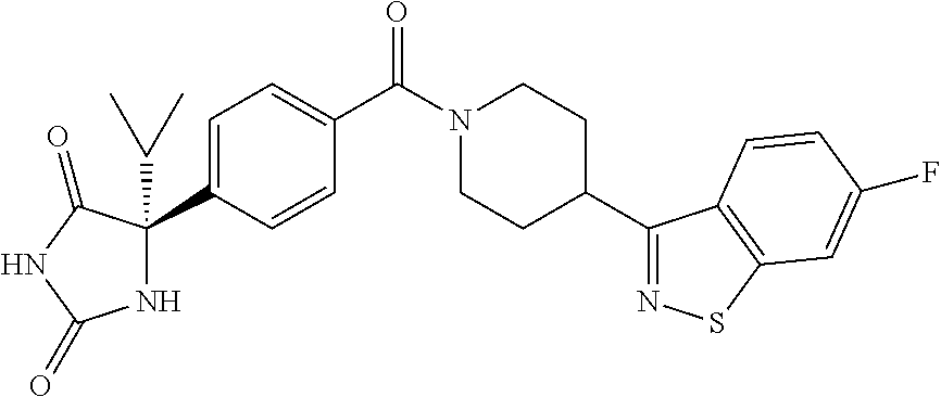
C1=C(C2(C(C)C)NC(=O)NC2=O)C=CC(C(N2CCC(C3=NSC4=C3C=CC(F)=C4)CC2)=O)=C1
